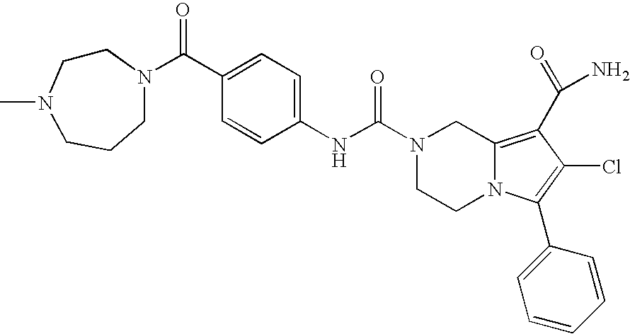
C1(C(=O)N2CCN(C)CCC2)=CC=C(NC(=O)N2CCN3C(=C(C(N)=O)C(Cl)=C3C3=CC=CC=C3)C2)C=C1
